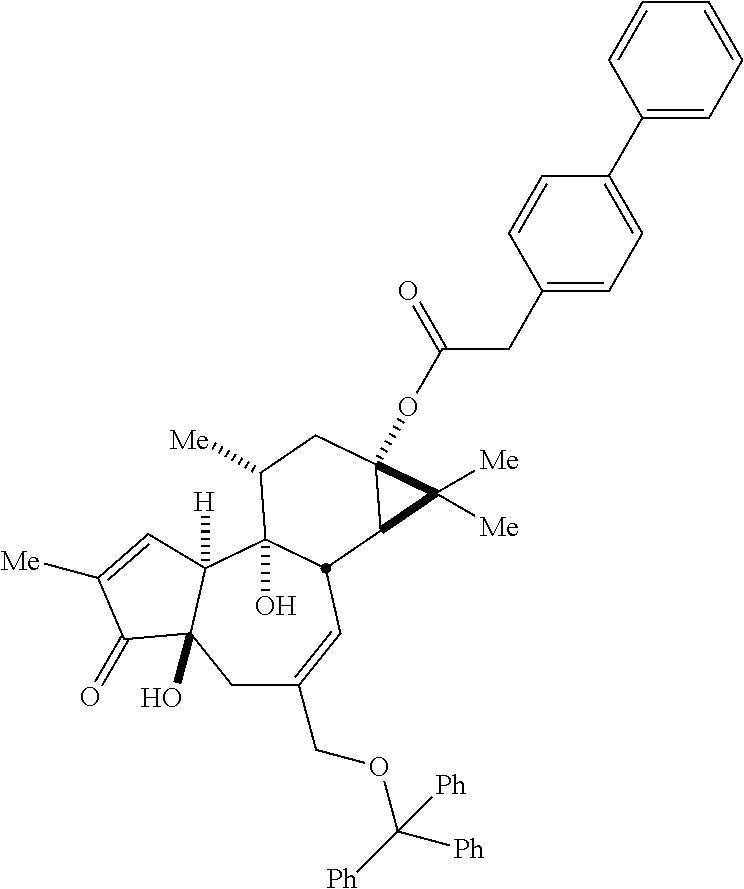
C1C(COC([Ph])([Ph])[Ph])=CC2C(O)(C3([H])C1(O)C(=O)C([Me])=C3)C([Me])CC1(OC(CC3=CC=C(C4=CC=CC=C4)C=C3)=O)C2C1([Me])[Me]
